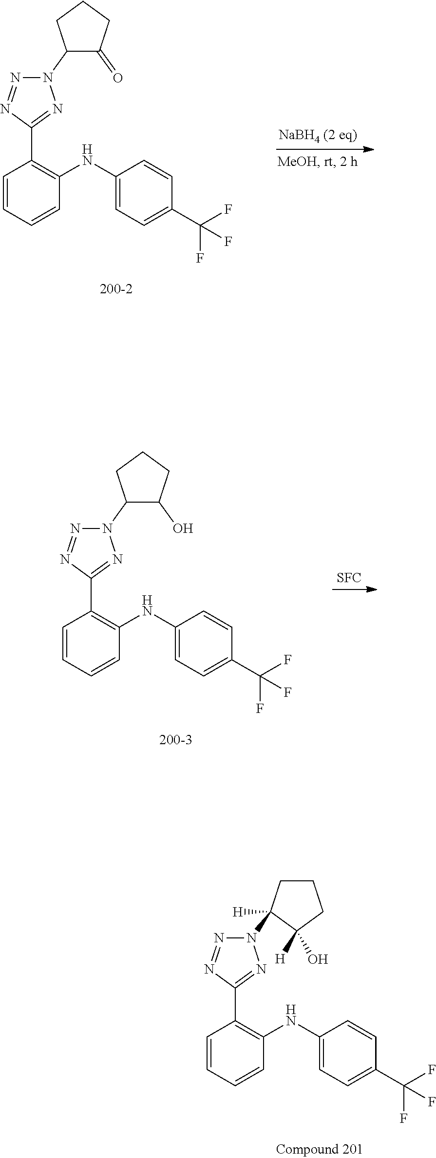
N1(C2C(=O)CCC2)N=NC(C2=C(NC3=CC=C(C(F)(F)F)C=C3)C=CC=C2)=N1.N1(C2C(O)CCC2)N=NC(C2=C(NC3=CC=C(C(F)(F)F)C=C3)C=CC=C2)=N1.[SFC].N1(C2([H])CCCC2([H])O)N=NC(C2=C(NC3=CC=C(C(F)(F)F)C=C3)C=CC=C2)=N1
